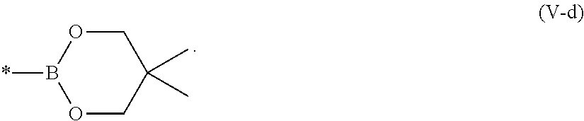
C1OB(*)OCC1(C)C
